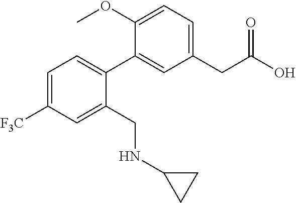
C1(CC(O)=O)=CC=C(OC)C(C2=CC=C([F3C])C=C2CNC2CC2)=C1
